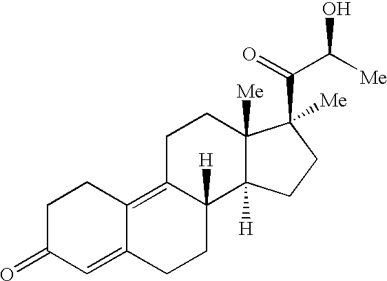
C1C(=O)C=C2C(=C3C([H])(CC2)C2([H])C([Me])(CC3)C([Me])(C(C([Me])O)=O)CC2)C1
